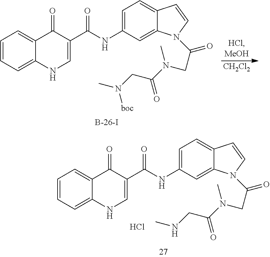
[CH2Cl2].C1=CC=C2C(=C1)C(=O)C(C(=O)NC1=CC=C3C(=C1)N(C(=O)CN(C)C(=O)CN(C)[boc])C=C3)=CN2.C1=CC=C2C(=C1)C(=O)C(C(=O)NC1=CC=C3C(=C1)N(C(=O)CN(C)C(=O)CNC)C=C3)=CN2.Cl
